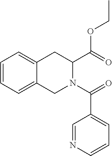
C1=CC=C2C(=C1)CC(C(OCC)=O)N(C(=O)C1=CC=CN=C1)C2
